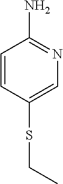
C1=CC(SCC)=CN=C1N
